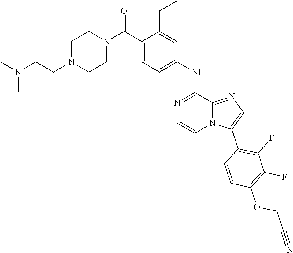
C1=C(C(N2CCN(CCN(C)C)CC2)=O)C(CC)=CC(NC2=NC=CN3C2=NC=C3C2=C(F)C(F)=C(OCC#N)C=C2)=C1
